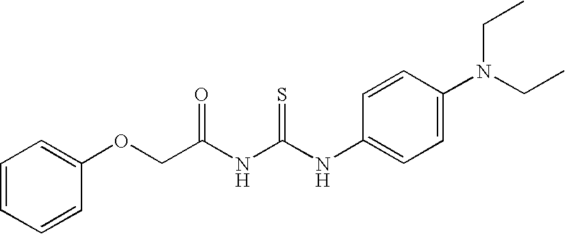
C1=CC=CC(OCC(NC(NC2=CC=C(N(CC)CC)C=C2)=S)=O)=C1
